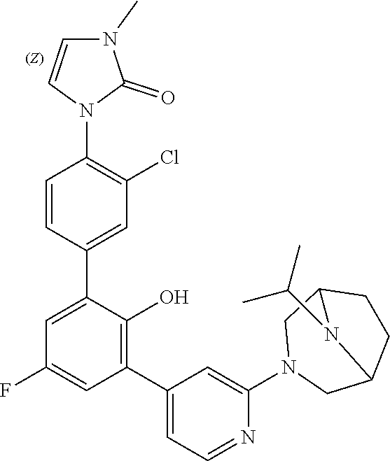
C1=CC(C2=CC(F)=CC(C3=CC=NC(N4CC5CCC(C4)N5C(C)C)=C3)=C2O)=CC(Cl)=C1N1C(=O)N(C)C=C1
